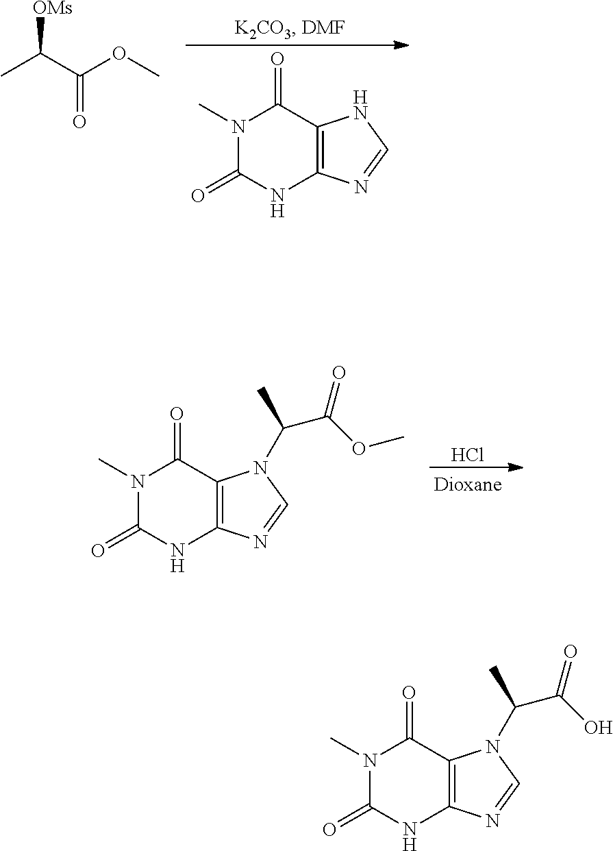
N1(C)C(=O)NC2=C(C1=O)NC=N2.CC(C(OC)=O)[OMs].Cl.N1(C)C(=O)NC2=C(C1=O)N(C(C)C(OC)=O)C=N2.N1(C)C(=O)NC2=C(C1=O)N(C(C)C(O)=O)C=N2
